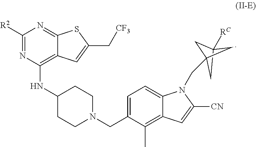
C1(NC2=C3C(=NC([R2])=N2)SC(C[CF3])=C3)CCN(CC2=CC=C3C(=C2C)C=C([CN])N3CC23CC([RC])(C2)C3)CC1
